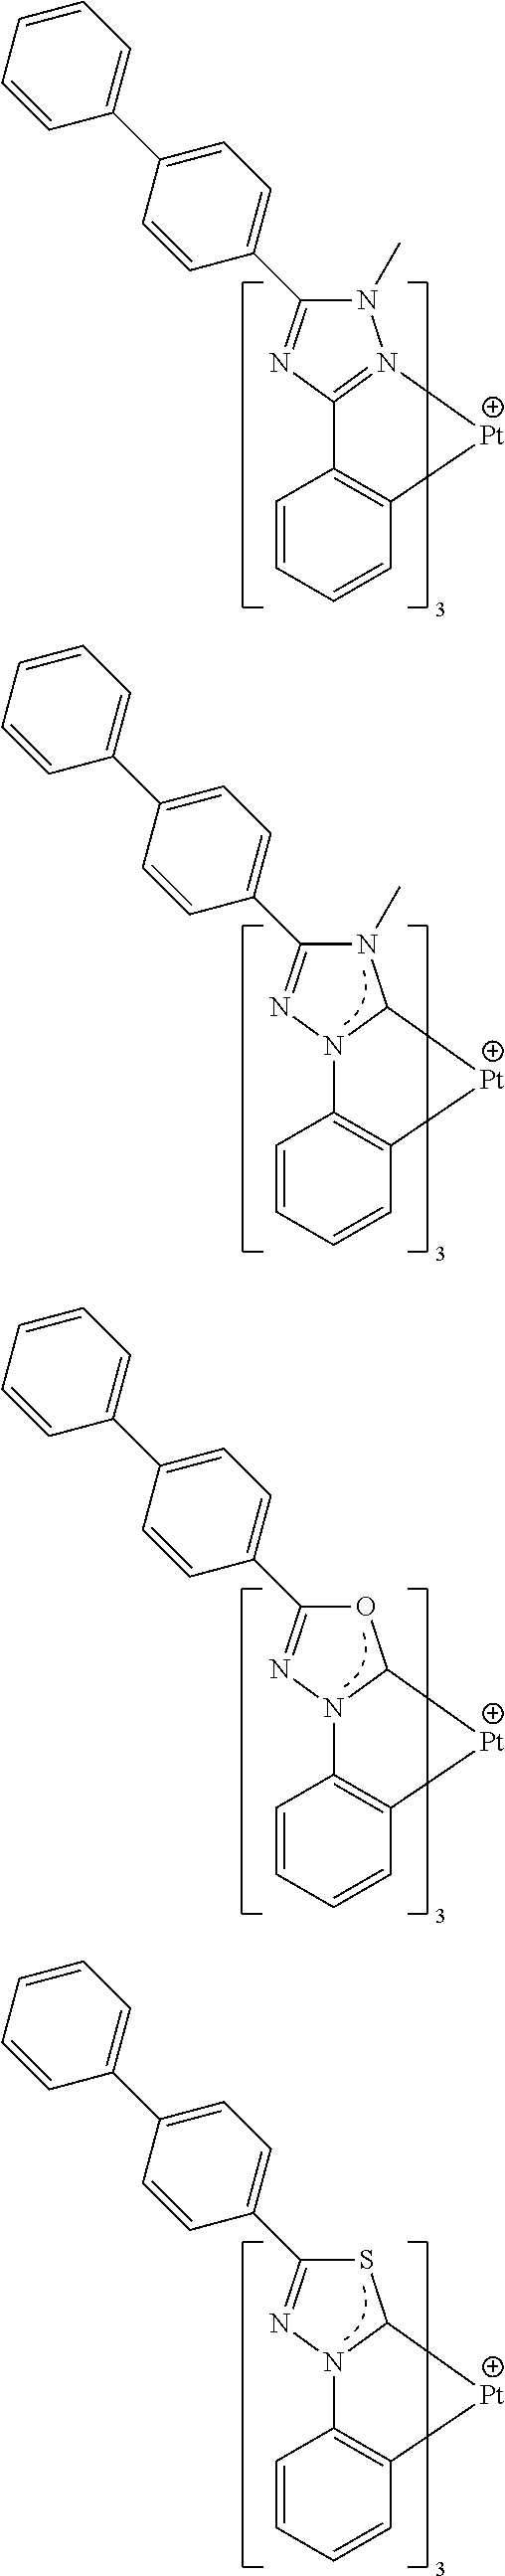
N1(C)C(C2=CC=C(C3=CC=CC=C3)C=C2)=NC2=N1[Pt]C1=C2C=CC=C1.N1(C)C(C2=CC=C(C3=CC=CC=C3)C=C2)=NN2C1[Pt]C1=C2C=CC=C1.O1C(C2=CC=C(C3=CC=CC=C3)C=C2)=NN2C1[Pt]C1=C2C=CC=C1.S1C(C2=CC=C(C3=CC=CC=C3)C=C2)=NN2C1[Pt]C1=C2C=CC=C1
